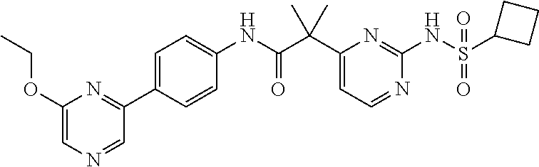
C1(C(C(NC2=CC=C(C3=NC(OCC)=CN=C3)C=C2)=O)(C)C)=CC=NC(NS(C2CCC2)(=O)=O)=N1
